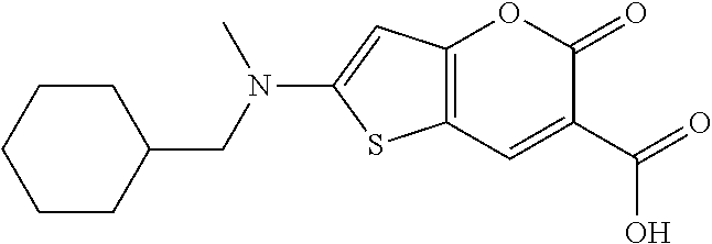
C12=C(C=C(C(O)=O)C(=O)O1)SC(N(CC1CCCCC1)C)=C2
